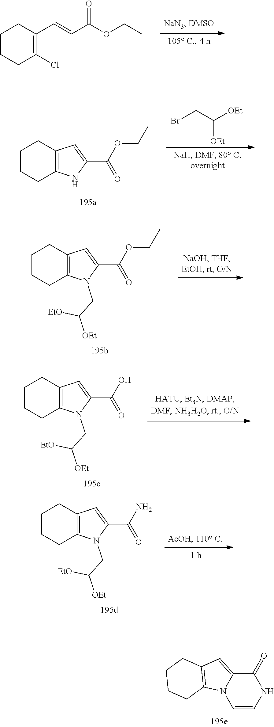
C1CCC(Cl)=C(C=CC(OCC)=O)C1.C1CCC2=C(C1)C=C(C(OCC)=O)N2.BrCC([OEt])[OEt].C1CCC2=C(C1)C=C(C(OCC)=O)N2CC([OEt])[EtO].C1CCC2=C(C1)C=C(C(O)=O)N2CC([OEt])[EtO].C1CCC2=C(C1)C=C(C(N)=O)N2CC([OEt])[EtO].C1=CNC(=O)C2=CC3=C(N12)CCCC3
